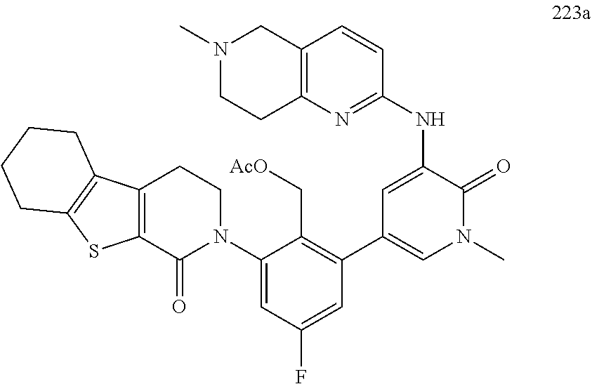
C1(C2=CN(C)C(=O)C(NC3=NC4=C(CN(C)CC4)C=C3)=C2)=C(C[AcO])C(N2CCC3=C(C2=O)SC2=C3CCCC2)=CC(F)=C1
